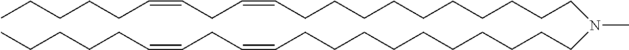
CCCCCC=CCC=CCCCCCCCCCCN(CCCCCCCCCCC=CCC=CCCCCC)C
